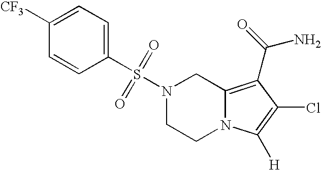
S(N1CCN2C(=C(C(N)=O)C(Cl)=C2[H])C1)(=O)(=O)C1=CC=C([CF3])C=C1
